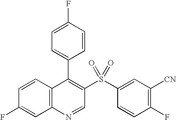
C12=C(C=CC(F)=C1)C(C1=CC=C(F)C=C1)=C(S(C1=CC([CN])=C(F)C=C1)(=O)=O)C=N2
